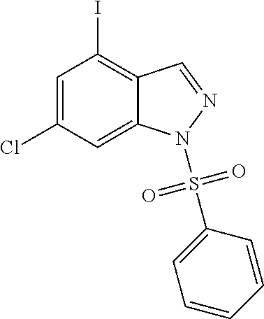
C1=C(Cl)C=C2C(=C1I)C=NN2S(C1=CC=CC=C1)(=O)=O
